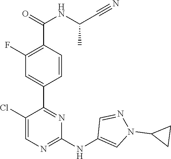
C1(C2=NC(NC3=CN(C4CC4)N=C3)=NC=C2Cl)=CC(F)=C(C(=O)NC(C#N)C)C=C1
